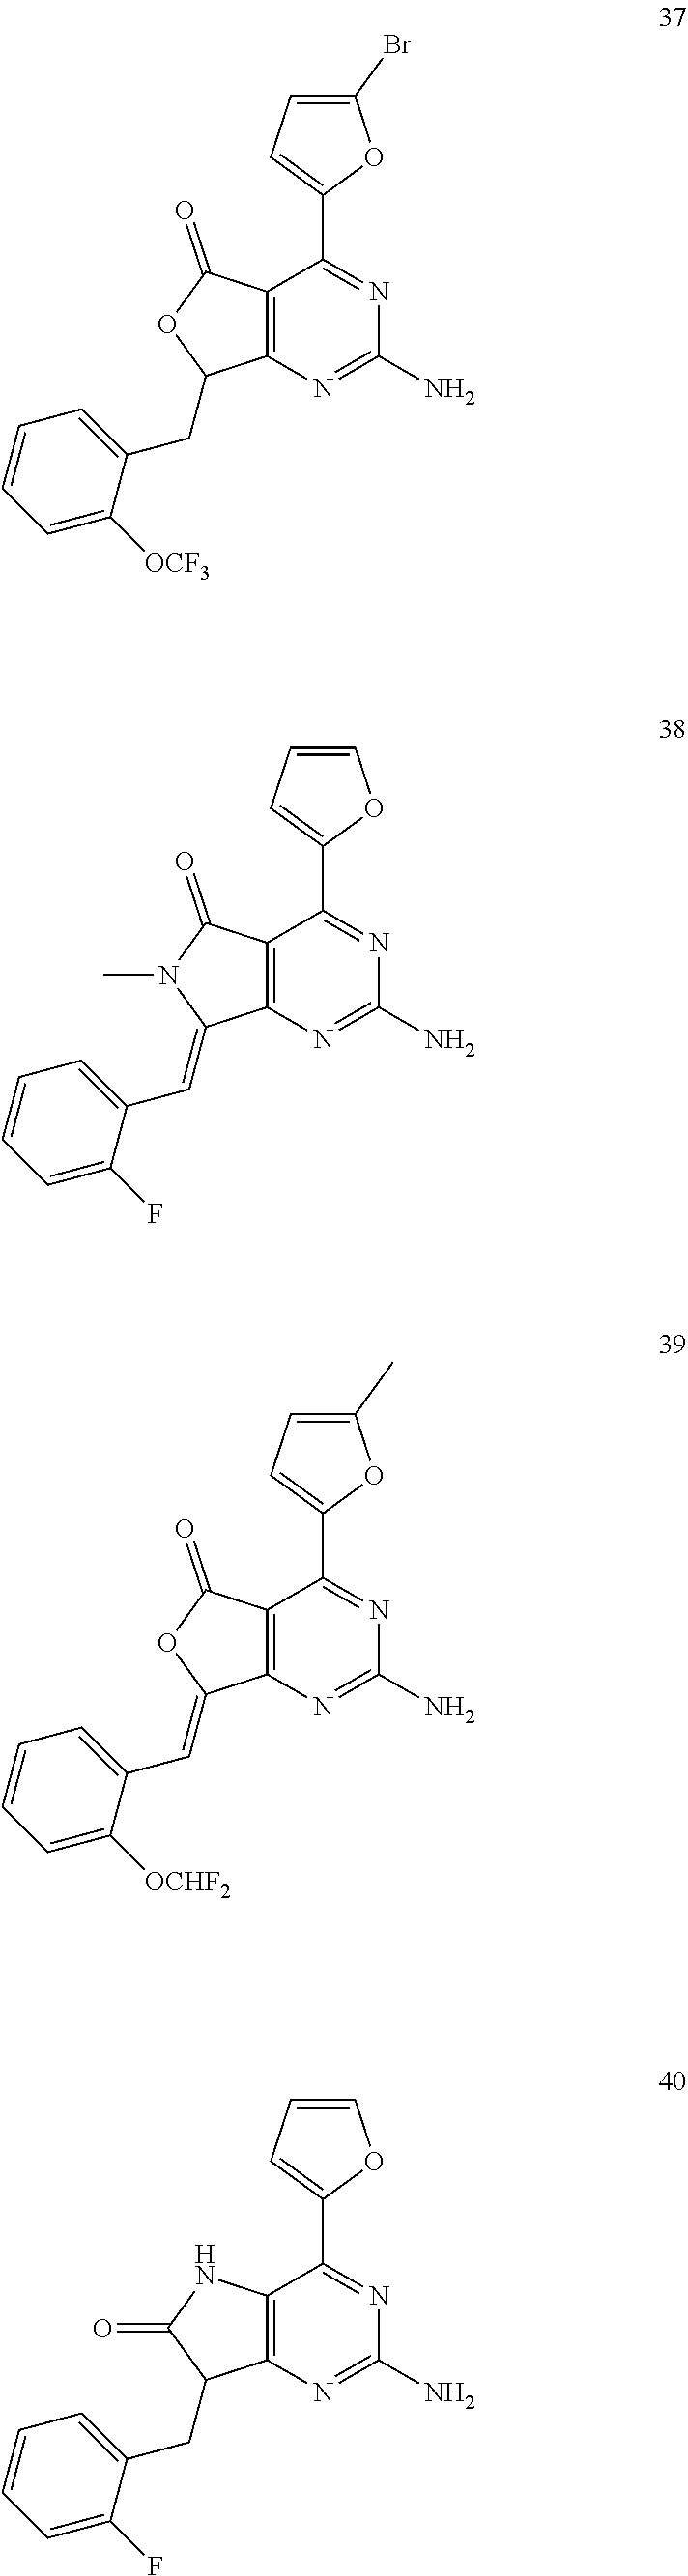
C12=C(N=C(N)N=C1C1=CC=C(Br)O1)C(CC1=CC=CC=C1[OCF3])OC2=O.C12=C(N=C(N)N=C1C1=CC=CO1)C(=CC1=CC=CC=C1F)N(C)C2=O.C12=C(N=C(N)N=C1C1=CC=C(C)O1)C(=CC1=CC=CC=C1[OCHF2])OC2=O.C12=C(N=C(N)N=C1C1=CC=CO1)C(CC1=CC=CC=C1F)C(=O)N2
